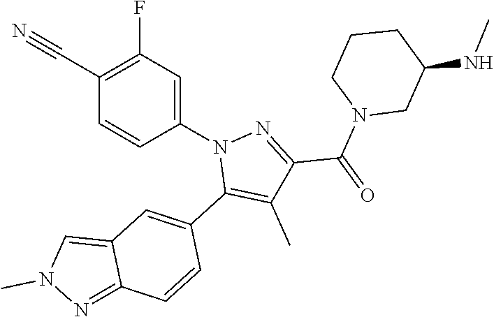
C1(C#N)=C(F)C=C(N2C(C3=CC4=CN(C)N=C4C=C3)=C(C)C(C(N3CC(NC)CCC3)=O)=N2)C=C1
